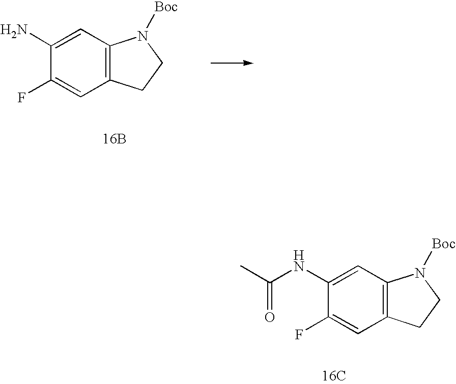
C1(NC(=O)C)=CC2=C(C=C1F)CCN2[Boc].[16C].C1(N)=CC2=C(C=C1F)CCN2[Boc].[16B]
